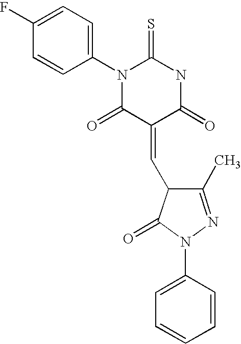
S=C1NC(=O)C(=CC2C(C)=NN(C3=CC=CC=C3)C2=O)C(=O)N1C1=CC=C(F)C=C1
